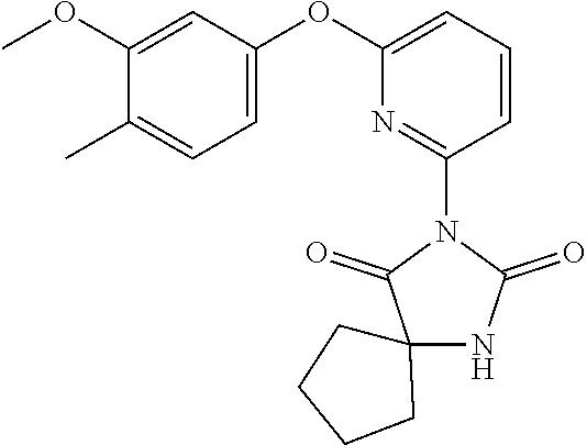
C1(OC)=CC(OC2=CC=CC(N3C(=O)C4(NC3=O)CCCC4)=N2)=CC=C1C
